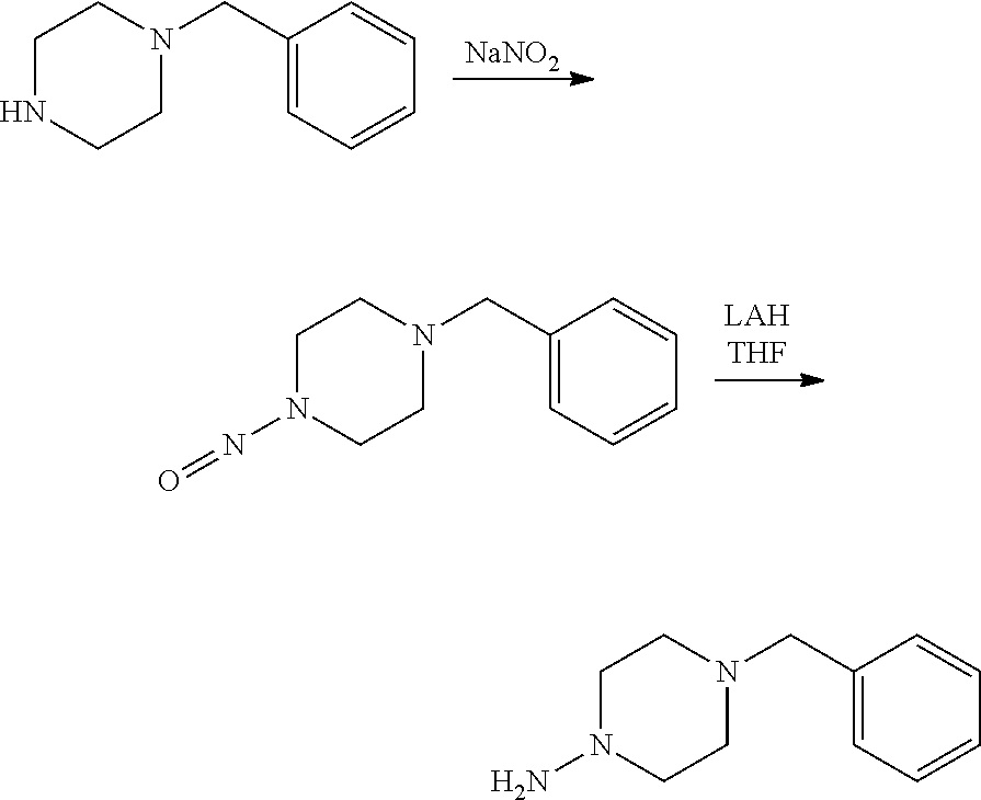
[NaNO2].C1NCCN(CC2=CC=CC=C2)C1.C1N(N=O)CCN(CC2=CC=CC=C2)C1.C1N(N)CCN(CC2=CC=CC=C2)C1
